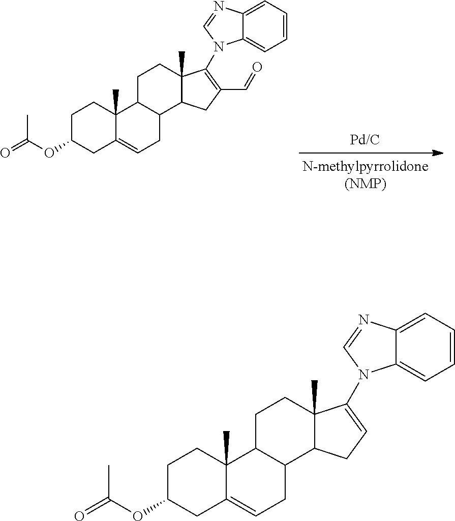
C1C(OC(=O)C)CC2=CCC3C(C2(C)C1)CCC1(C)C3CC(C=O)=C1N1C2=CC=CC=C2N=C1.C1C(OC(=O)C)CC2=CCC3C(C2(C)C1)CCC1(C)C3CC=C1N1C2=CC=CC=C2N=C1
